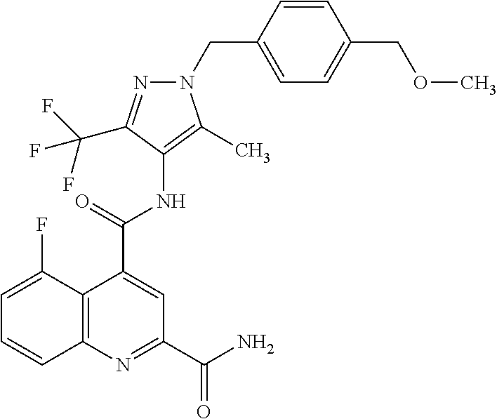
C12=C(N=C(C(=O)N)C=C1C(=O)NC1=C(C)N(CC3=CC=C(COC)C=C3)N=C1C(F)(F)F)C=CC=C2F
